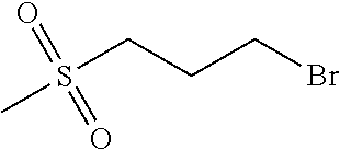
S(CCCBr)(C)(=O)=O
